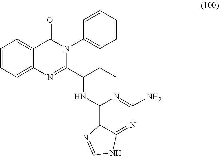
C1=CC=C2C(=C1)C(=O)N(C1=CC=CC=C1)C(C(CC)NC1=C3C(=NC(N)=N1)NC=N3)=N2
